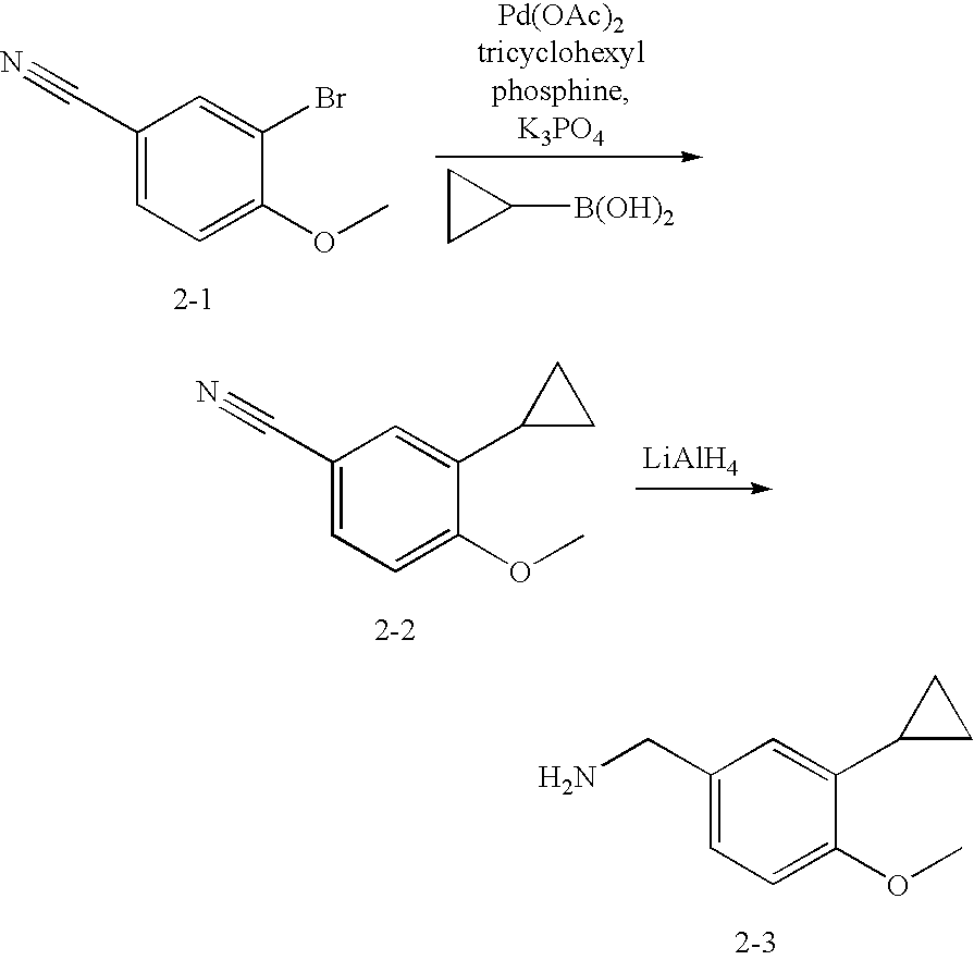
C1(C#N)=CC=C(OC)C(Br)=C1.C1CC1[B(OH)2].C1(C#N)=CC=C(OC)C(C2CC2)=C1.[LiAlH4].C1(CN)=CC=C(OC)C(C2CC2)=C1
